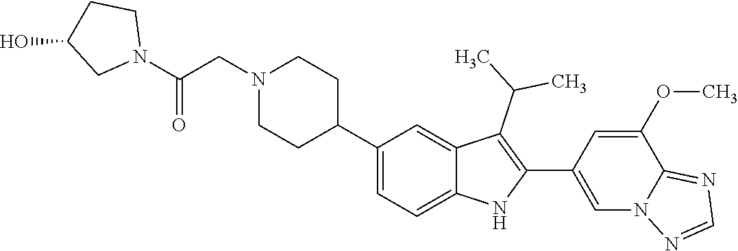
C1(C2CCN(CC(=O)N3CCC(O)C3)CC2)=CC=C2C(=C1)C(C(C)C)=C(C1=CN3C(=NC=N3)C(OC)=C1)N2
